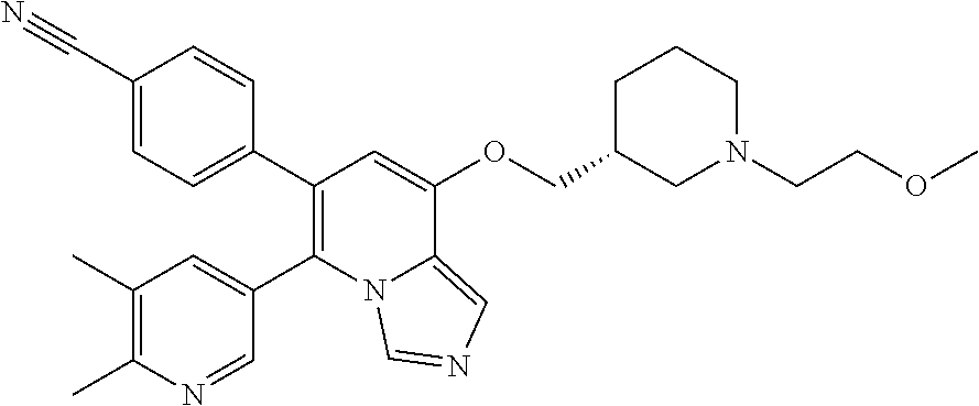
C1(C2=CC=C(C#N)C=C2)=C(C2=CC(C)=C(C)N=C2)N2C(=CN=C2)C(OCC2CN(CCOC)CCC2)=C1
